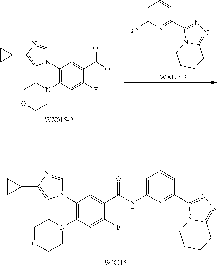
C1(N2C=NC(C3CC3)=C2)=C(N2CCOCC2)C=C(F)C(C(O)=O)=C1.C1=C(N)N=C(C2=NN=C3N2CCCC3)C=C1.C1(N2C=NC(C3CC3)=C2)=C(N2CCOCC2)C=C(F)C(C(NC2=CC=CC(C3=NN=C4N3CCCC4)=N2)=O)=C1.[WX015]
